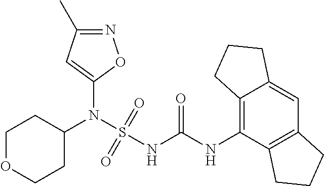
C1(N(S(NC(NC2=C3C(=CC4=C2CCC4)CCC3)=O)(=O)=O)C2CCOCC2)=CC(C)=NO1
